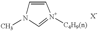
C1=C[N+]([C4H9(n)])=CN1C
